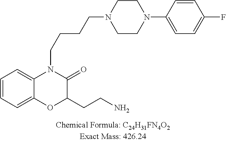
C1=CC=C2C(=C1)N(CCCCN1CCN(C3=CC=C(F)C=C3)CC1)C(=O)C(CCN)O2
